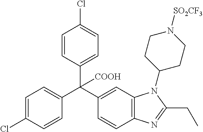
C1=C(Cl)C=CC(C(C2=CC3=C(C=C2)N=C(CC)N3C2CCN([SO2CF3])CC2)(C2=CC=C(Cl)C=C2)[COOH])=C1
